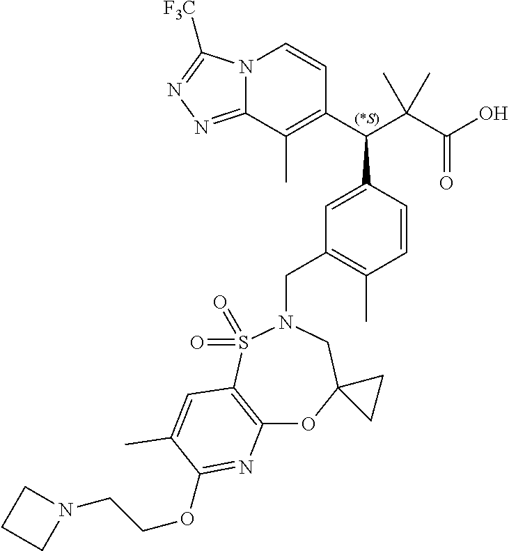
N12C(=NN=C1[F3C])C(C)=C(C(C(C(O)=O)(C)C)C1=CC(CN3CC4(OC5=C(S3(=O)=O)C=C(C)C(OCCN3CCC3)=N5)CC4)=C(C)C=C1)C=C2
